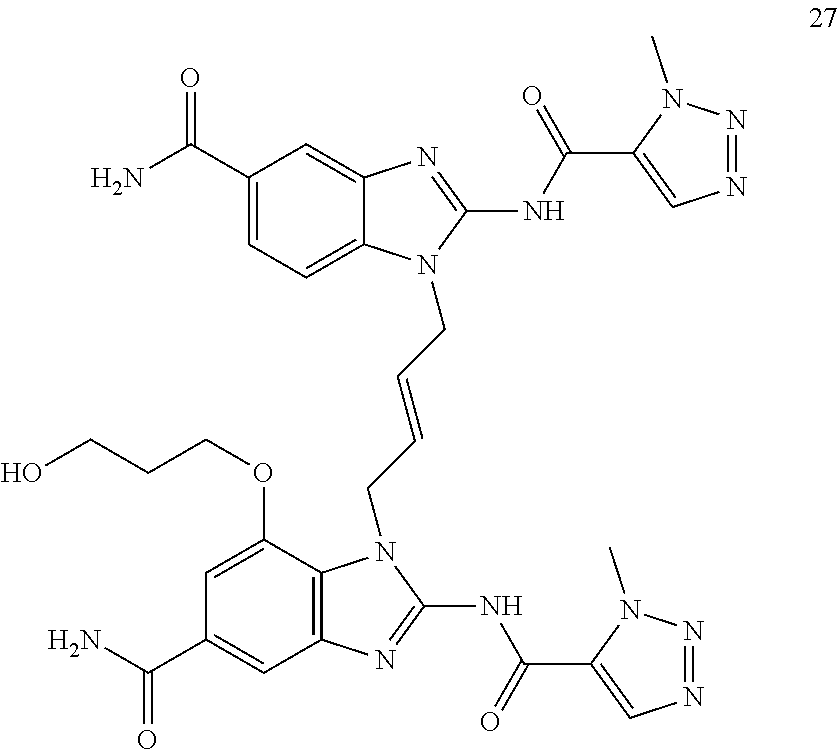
C1(C(N)=O)=CC=C2C(=C1)N=C(NC(C1=CN=NN1C)=O)N2CC=CCN1C2=C(C=C(C(N)=O)C=C2OCCCO)N=C1NC(C1=CN=NN1C)=O
